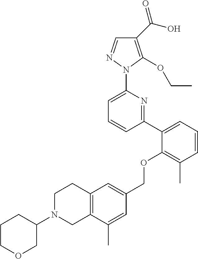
C1(C(O)=O)=C(OCC)N(C2=CC=CC(C3=CC=CC(C)=C3OCC3=CC4=C(C(C)=C3)CN(C3CCCOC3)CC4)=N2)N=C1
